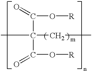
CC(CC)(C(O[R])=O)C(O[R])=O
